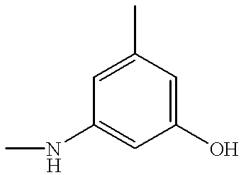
C1(O)=CC(C)=CC(NC)=C1
